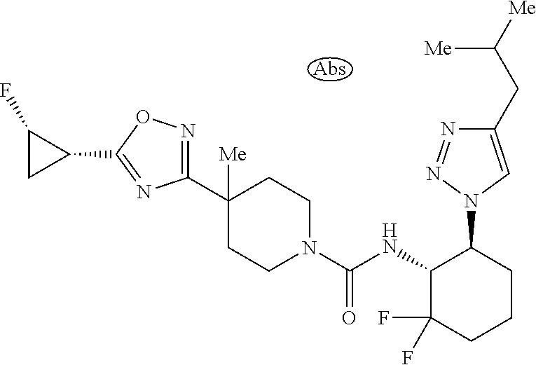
C1(C2([Me])CCN(C(NC3C(F)(F)CCCC3N3C=C(CC([Me])[Me])N=N3)=O)CC2)=NOC(C2CC2F)=N1
